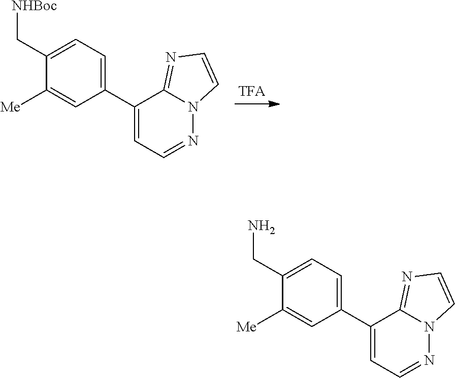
N1=CC=C(C2=CC=C(C[NHBoc])C([Me])=C2)C2=NC=CN12.N12N=CC=C(C3=CC=C(CN)C([Me])=C3)C1=NC=C2
